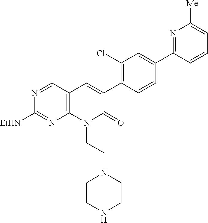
N1=CC2=C(N=C1[EtHN])N(CCN1CCNCC1)C(=O)C(C1=C(Cl)C=C(C3=NC([Me])=CC=C3)C=C1)=C2
